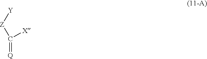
C([Z][Y])(=[Q])[X]
